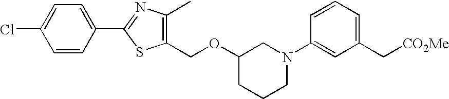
C1=CC(C2=NC(C)=C(COC3CCCN(C4=CC(C[CO2Me])=CC=C4)C3)S2)=CC=C1Cl
